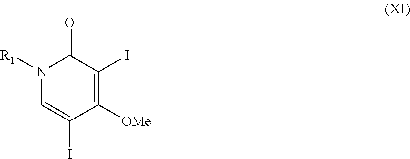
N1([R1])C=C(I)C([OMe])=C(I)C1=O
